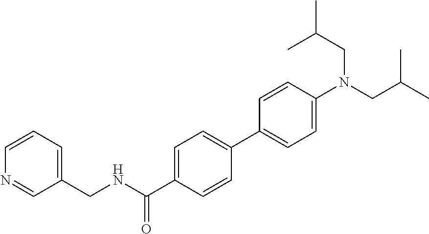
C1=CC=C(CNC(C2=CC=C(C3=CC=C(N(CC(C)C)CC(C)C)C=C3)C=C2)=O)C=N1
